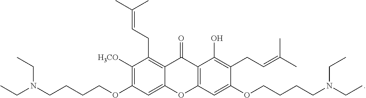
CCN(CCCCOC1=C([H3CO])C(CC=C(C)C)=C2C(=C1)OC1=C(C2=O)C(O)=C(CC=C(C)C)C(OCCCCN(CC)CC)=C1)CC
